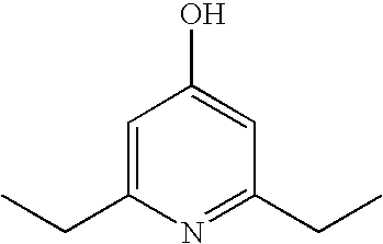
C1=C(CC)N=C(CC)C=C1O
